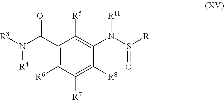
C1(C(N([R3])[R4])=O)=C([R6])C([R7])=C([R8])C(N(S([R1])=O)[R11])=C1[R5]
